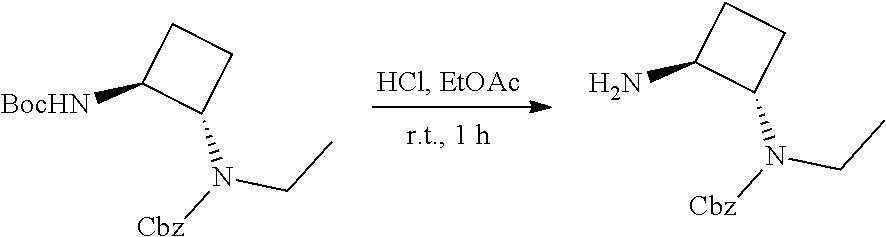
C1C([BocHN])C(N(CC)[Cbz])C1.C1C(N)C(N(CC)[Cbz])C1
